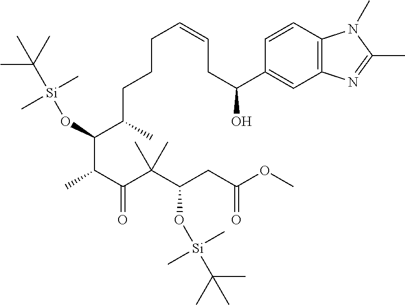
C(CCC(C(C(C(C(C(CC(=O)OC)O[Si](C(C)(C)C)(C)C)(C)C)=O)C)O[Si](C(C)(C)C)(C)C)C)C=CCC(C1=CC2=C(C=C1)N(C)C(C)=N2)O
